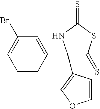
C1=CC(C2(C3=COC=C3)C(=S)SC(=S)N2)=CC(Br)=C1
